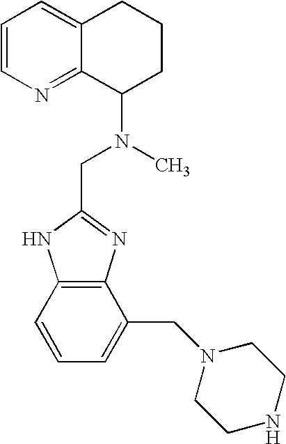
C1=CN=C2C(=C1)CCCC2N(C)CC1=NC2=C(N1)C=CC=C2CN1CCNCC1
